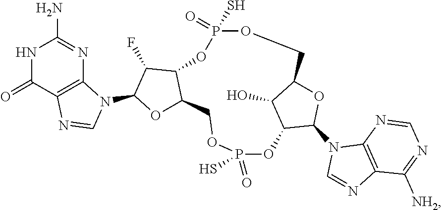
N1C(=O)C2=C(N=C1N)N(C1OC3C(C1F)OP(S)(=O)OCC1OC(N4C=NC5=C4N=CN=C5[NH2])C(OP(=O)(S)OC3)C1O)C=N2
